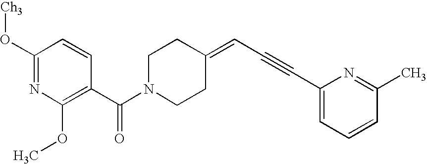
C1(O[Ch3])=NC(OC)=C(C(N2CCC(=CC#CC3=CC=CC(C)=N3)CC2)=O)C=C1
